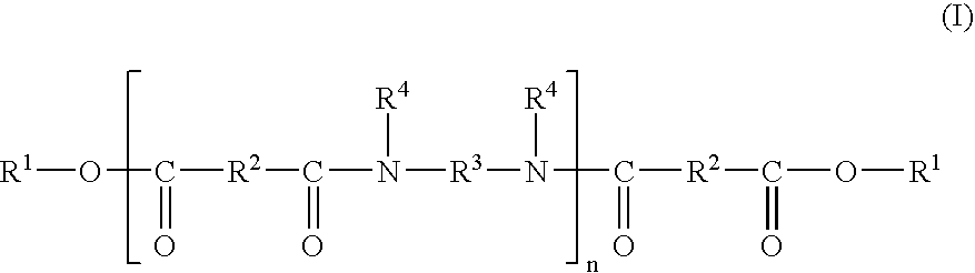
[R1]OC([R2]C(N([R3]N([R4])C(=O)[R2]C(O[R1])=O)[R4])=O)=O
